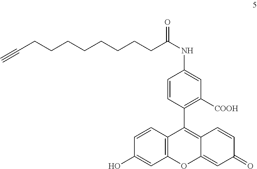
C1=CC(C2=C3C(=CC(=O)C=C3)OC3=C2C=CC(O)=C3)=C([COOH])C=C1NC(=O)CCCCCCCCC#C
